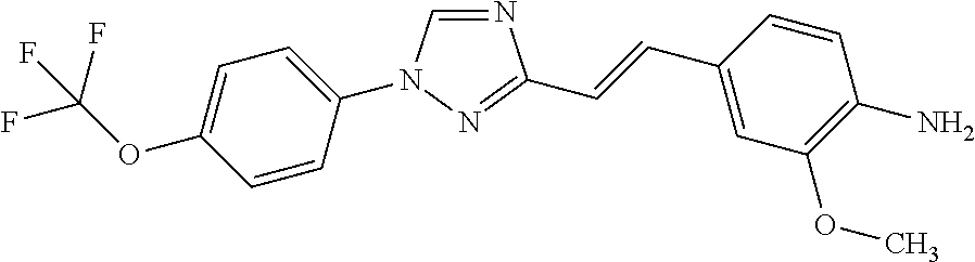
N1=CN(C2=CC=C(OC(F)(F)F)C=C2)N=C1C=CC1=CC(OC)=C(N)C=C1
